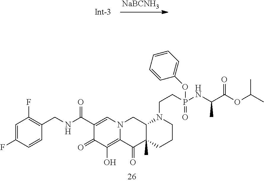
[NaBCNH3].C1(C(NCC2=C(F)C=C(F)C=C2)=O)=CN2C(=C(O)C1=O)C(=O)C1(C)C(C2)N(CCP(NC(C(OC(C)C)=O)C)(=O)OC2=CC=CC=C2)CCC1
